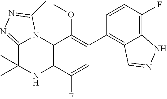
C1(C2=C3C(=C(F)C=C2)NN=C3)=C(OC)C2=C(C(F)=C1)NC(C)(C)C1=NN=C(C)N21
